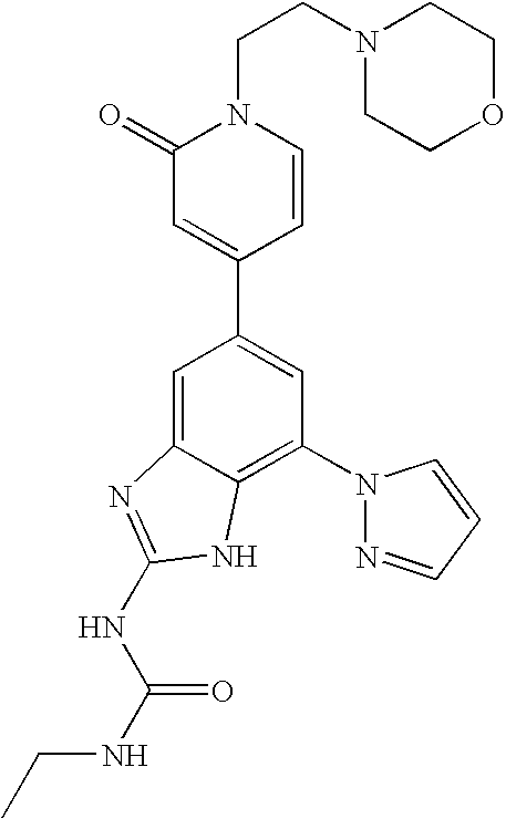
C1=C2C(=C(N3N=CC=C3)C=C1C1=CC(=O)N(CCN3CCOCC3)C=C1)NC(NC(=O)NCC)=N2
